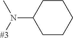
C1(N([#3])C)CCCCC1
